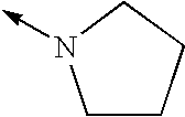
C1CCCN1->C
